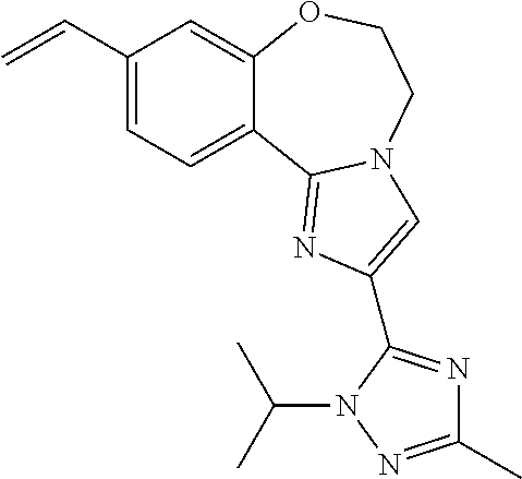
C=CC1=CC=C2C(=C1)OCCN1C2=NC(C2=NC(C)=NN2C(C)C)=C1
